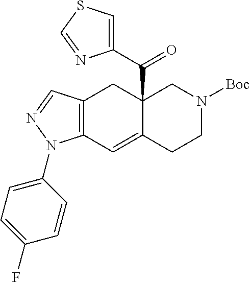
C12=C(C=C3C(C(C4=CSC=N4)=O)(C1)CN([Boc])CC3)N(C1=CC=C(F)C=C1)N=C2
